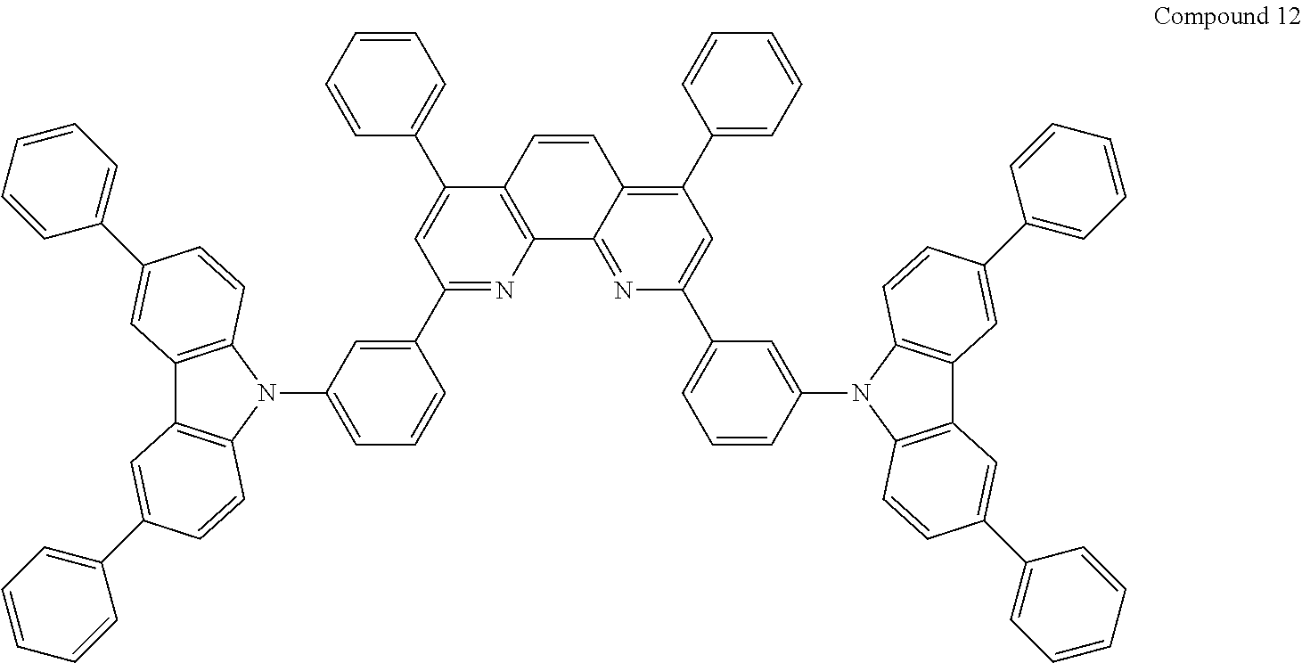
C1(C2=CC=CC=C2)=C2C(=NC(C3=CC=CC(N4C5=C(C6=C4C=CC(C4=CC=CC=C4)=C6)C=C(C4=CC=CC=C4)C=C5)=C3)=C1)C1=C(C=C2)C(C2=CC=CC=C2)=CC(C2=CC(N3C4=C(C5=C3C=CC(C3=CC=CC=C3)=C5)C=C(C3=CC=CC=C3)C=C4)=CC=C2)=N1
